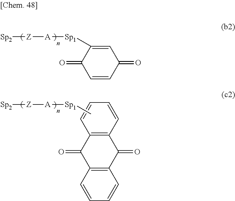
C1([Sp1][A][Z][Sp2])=CC(=O)C=CC1=O.C[Sp1][A][Z][Sp2].O=C1C2=C(C(=O)C3=C1C=CC=C3)C=CC=C2
